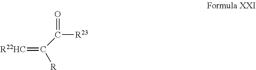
[R22HC]=C([R])C([R23])=O
